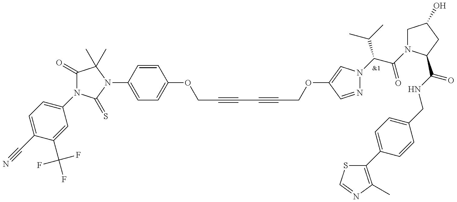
C1(C#N)=CC=C(N2C(=O)C(C)(C)N(C3=CC=C(OCC#CC#CCOC4=CN(C(C(C)C)C(=O)N5CC(O)CC5C(=O)NCC5=CC=C(C6=C(C)N=CS6)C=C5)N=C4)C=C3)C2=S)C=C1C(F)(F)F
